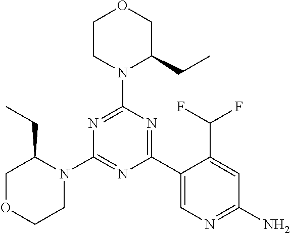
N1=C(N2C(CC)COCC2)N=C(C2=CN=C(N)C=C2C(F)F)N=C1N1C(CC)COCC1
